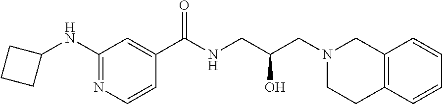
C12=C(C=CC=C1)CCN(CC(CNC(C1=CC(NC3CCC3)=NC=C1)=O)O)C2
